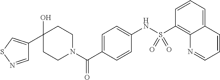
C1(O)(C2=CSN=C2)CCN(C(C2=CC=C(NS(C3=C4C(=CC=C3)C=CC=N4)(=O)=O)C=C2)=O)CC1
